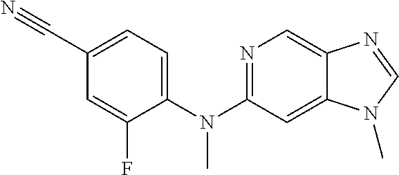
N1=C(N(C2=CC=C(C#N)C=C2F)C)C=C2C(=C1)N=CN2C
